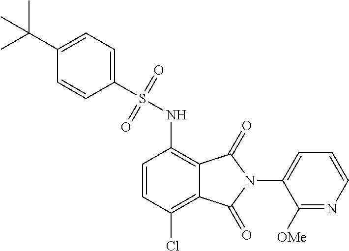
C1=CC(Cl)=C2C(=C1NS(C1=CC=C(C(C)(C)C)C=C1)(=O)=O)C(=O)N(C1=CC=CN=C1[OMe])C2=O
